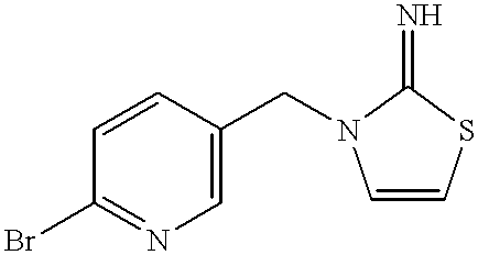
C1=CC(CN2C=CSC2=N)=CN=C1Br
